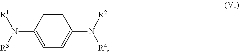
C1=CC(N([R1])[R3])=CC=C1N([R2])[R4]
